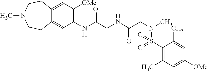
C1=C2C(=CC(NC(CNC(CN(C)S(C3=C(C)C=C([OMe])C=C3C)(=O)=O)=O)=O)=C1[OMe])CCN(C)CC2
